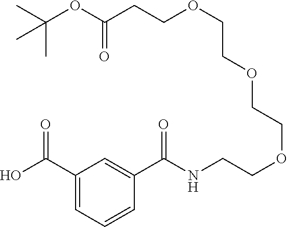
C1(C(O)=O)=CC=CC(C(NCCOCCOCCOCCC(OC(C)(C)C)=O)=O)=C1
